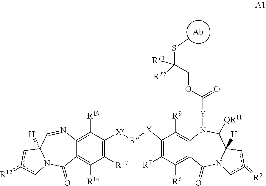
C12=C([R19])C([X][R][X]C3=C([R7])C([R6])=C4C(=C3[R9])N([Y]C(OCC(SC)([RL2])[RL1])=O)C([QR11])C3([H])N(C4=O)cc([R2])c3)=C([R17])C([R16])=C1C(=O)N1C([H])(C=N2)cc([R12])c1.[Ab]
